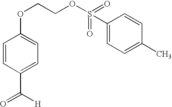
C1=CC(C([H])=O)=CC=C1OCCOS(=O)(=O)C1=CC=C(C)C=C1
